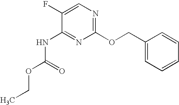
C1(F)=CN=C(OCC2=CC=CC=C2)N=C1NC(OCC)=O
